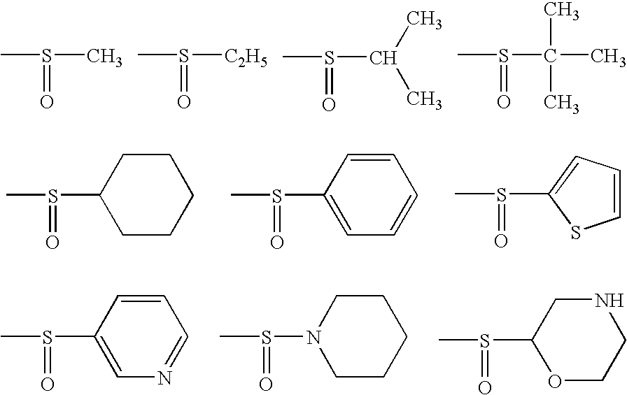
CS(=O)C1CCCCC1.CS(=O)C1=CC=CC=C1.CS(=O)C1=CC=CS1.CS(=O)C1=CN=CC=C1.CS(=O)N1CCCCC1.CS(=O)C1OCCNC1.CS(=O)C.CS(=O)[C2H5].CS(=O)C(C)C.CS(=O)C(C)(C)C
